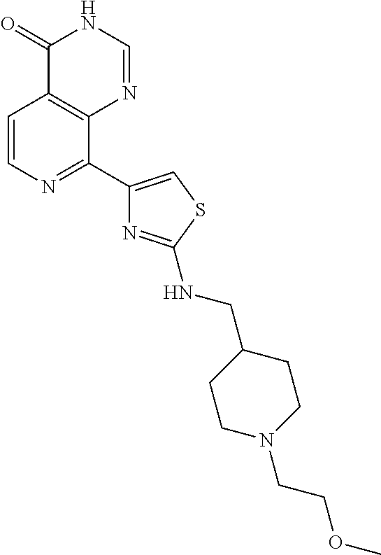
C1=CN=C(C2=CSC(NCC3CCN(CCOC)CC3)=N2)C2=C1C(=O)NC=N2
